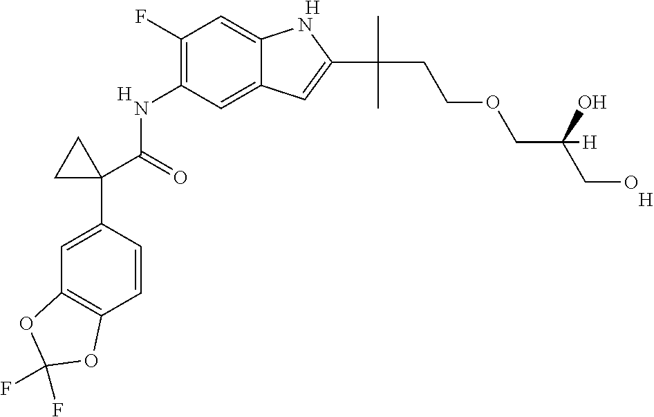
N(C1=C(F)C=C2C(=C1)C=C(C(C)(CCOCC(CO)(O)[H])C)N2)C(C1(C2=CC3=C(C=C2)OC(F)(F)O3)CC1)=O.[H].[H].[H]
